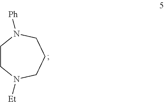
C1CN([Et])CCCN1[Ph]
